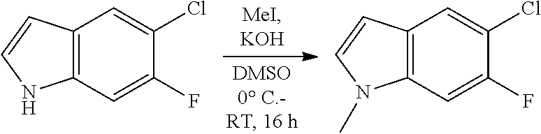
C12=C(C=C(F)C(Cl)=C1)NC=C2.C12=C(C=C(F)C(Cl)=C1)N(C)C=C2
